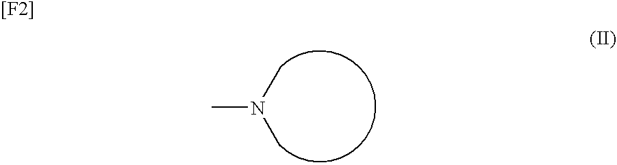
N(C)(C)C.[[F2]]
